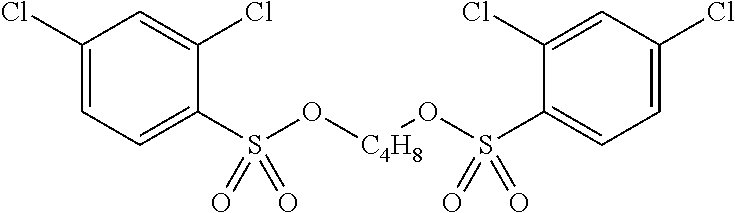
C1(Cl)=CC=C(S(O[C4H8]OS(C2=CC=C(Cl)C=C2Cl)(=O)=O)(=O)=O)C(Cl)=C1
